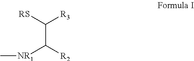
C(C([R2])[NR1]C)([RS])[R3]
